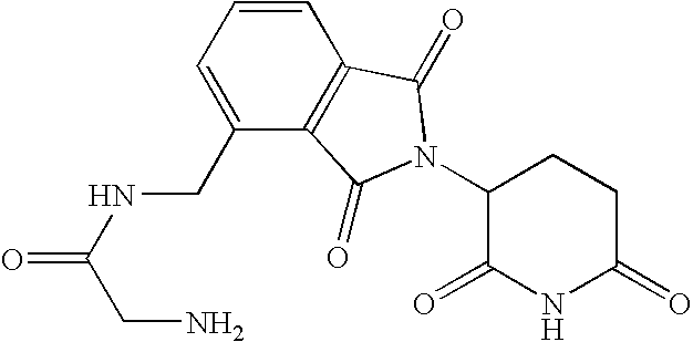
C1=CC2=C(C(CNC(CN)=O)=C1)C(=O)N(C1C(=O)NC(=O)CC1)C2=O
